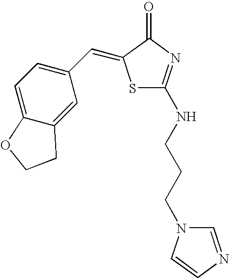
C1=C2C(=CC(C=C3SC(NCCCN4C=NC=C4)=NC3=O)=C1)CCO2
